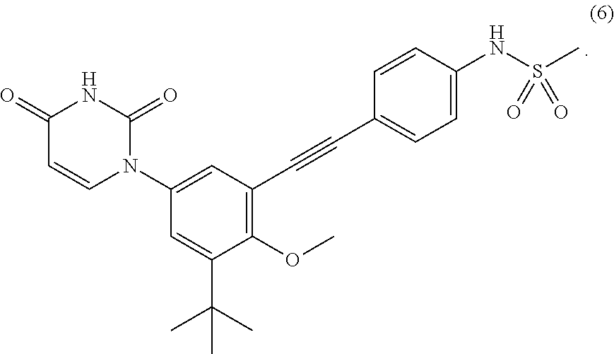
C1(OC)=C(C#CC2=CC=C(NS(C)(=O)=O)C=C2)C=C(N2C(=O)NC(=O)C=C2)C=C1C(C)(C)C
